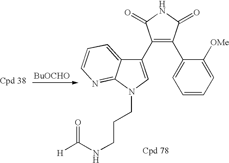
C1(C2=CN(CCCNC([H])=O)C3=NC=CC=C23)=C(C2=CC=CC=C2[OMe])C(=O)NC1=O.[BuOCHO]
